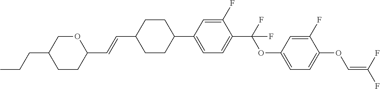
C1CC(C=CC2CCC(C3=CC=C(C(F)(OC4=CC=C(OC=C(F)F)C(F)=C4)F)C(F)=C3)CC2)OCC1CCC
